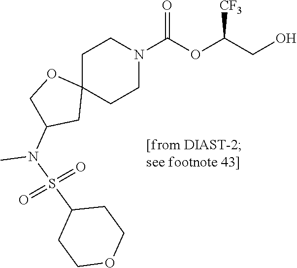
C1C2(CCN(C(OC(CO)[CF3])=O)C1)OCC(N(C)S(=O)(=O)C1CCOCC1)C2
